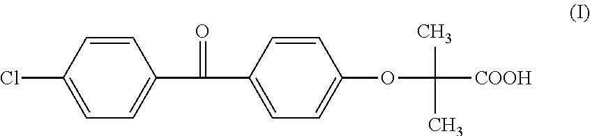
ClC1=CC=C(C(C2=CC=C(OC(C)([COOH])C)C=C2)=O)C=C1
